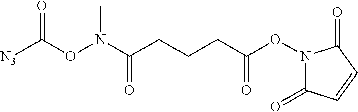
[N3]C(ON(C(CCCC(ON1C(=O)C=CC1=O)=O)=O)C)=O
